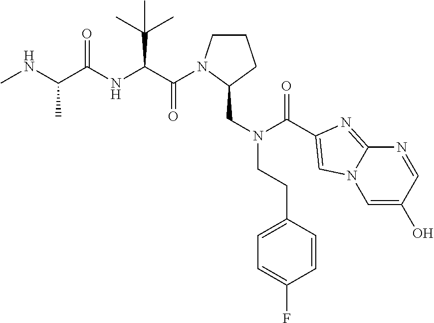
CNC(C(NC(C(=O)N1CCCC1CN(CCC1=CC=C(F)C=C1)C(=O)C1=CN2C=C(O)C=NC2=N1)C(C)(C)C)=O)C
